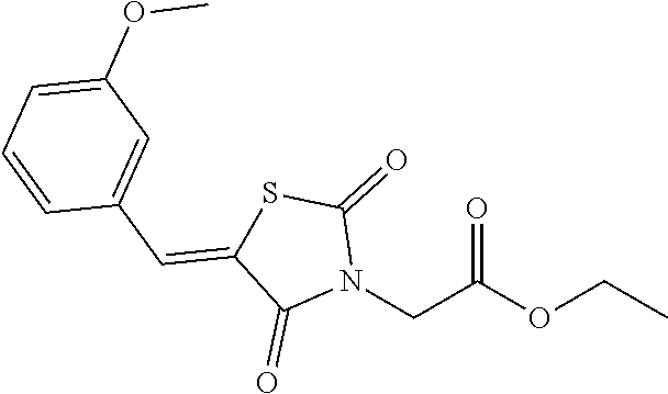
N1(CC(OCC)=O)C(=O)SC(=CC2=CC(OC)=CC=C2)C1=O
